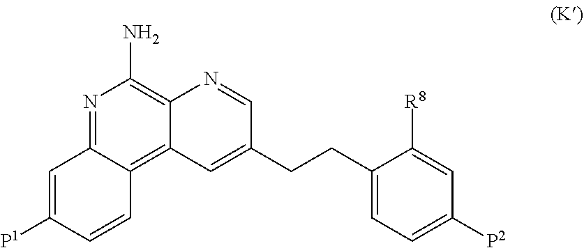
C1=C([P1])C=CC2=C3C(=C(N)N=C12)N=CC(CCC1=CC=C([P2])C=C1[R8])=C3
